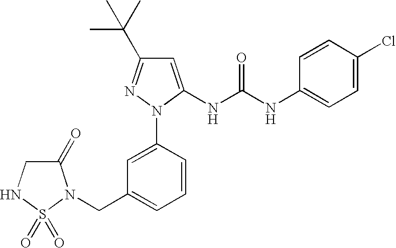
C1=C(NC(NC2=CC=C(Cl)C=C2)=O)N(C2=CC(CN3C(=O)CNS3(=O)=O)=CC=C2)N=C1C(C)(C)C
